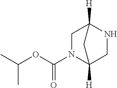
C(=O)(OC(C)C)N1CC2([H])NCC1([H])C2
